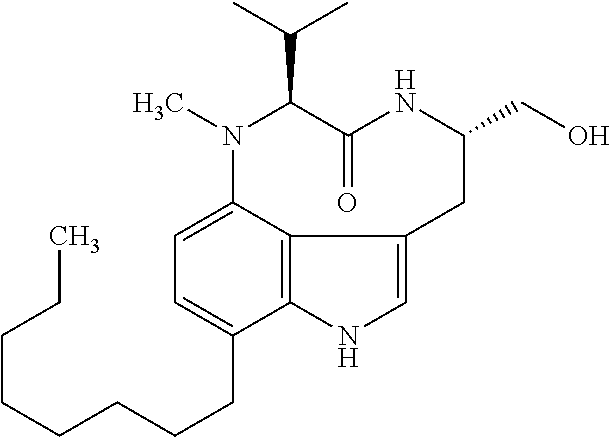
C1=C2C3=C(C(CCCCCCCC)=C1)NC=C3CC(CO)NC(=O)C(C(C)C)N2C
